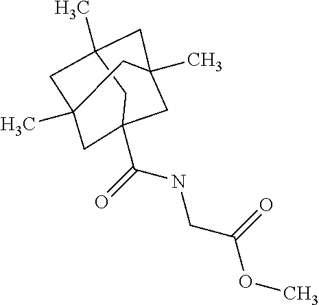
C1C2(C(NCC(OC)=O)=O)CC3(C)CC(C)(CC1(C)C3)C2
